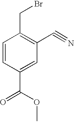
C1=CC(C(=O)OC)=CC(C#N)=C1CBr
